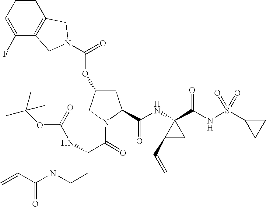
C1=CC=C(F)C2=C1CN(C(=O)OC1CC(C(NC3(C(NS(C4CC4)(=O)=O)=O)C(C=C)C3)=O)N(C(=O)C(NC(OC(C)(C)C)=O)CCN(C(C=C)=O)C)C1)C2
